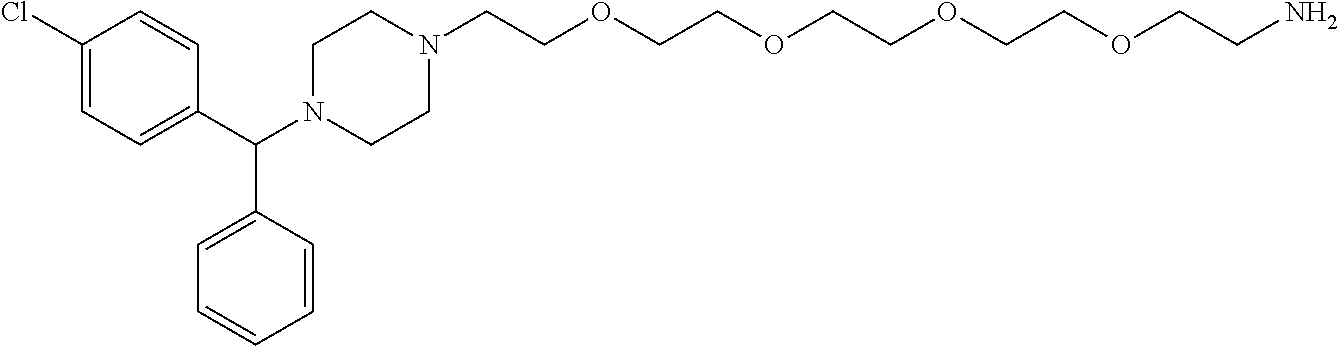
C1(Cl)=CC=C(C(N2CCN(CCOCCOCCOCCOCCN)CC2)C2=CC=CC=C2)C=C1
